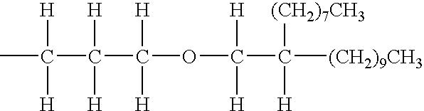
C(C([(CH2)9CH3])([(CH2)7CH3])[H])(OC(C(C(C)([H])[H])([H])[H])([H])[H])([H])[H]
